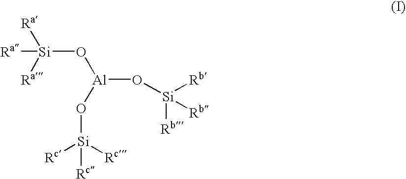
[Ra][Si]([Ra])([Ra])O[Al](O[Si]([Rc])([Rc])[Rc])O[Si]([Rb])([Rb])[Rb]
